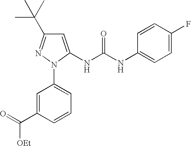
C1=CC(C(=O)[OEt])=CC(N2C(NC(NC3=CC=C(F)C=C3)=O)=CC(C(C)(C)C)=N2)=C1
